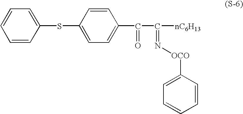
C1=CC=CC(SC2=CC=C(C(C([nC6H13])=N[OCO]C3=CC=CC=C3)=O)C=C2)=C1
